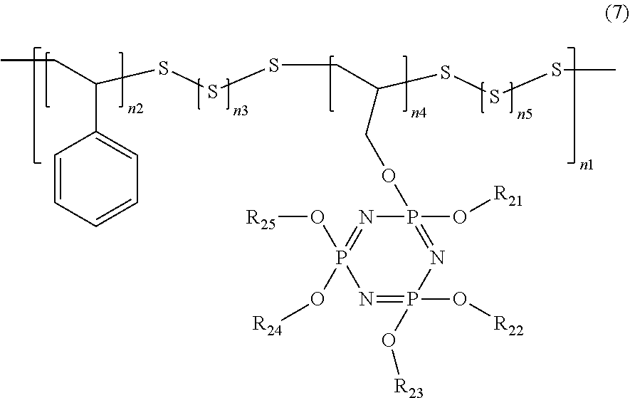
C1=CC=CC=C1C(CC)SSSCC(COP1(O[R21])=NP(O[R22])(O[R23])=NP(O[R24])(O[R25])=N1)SSSC
